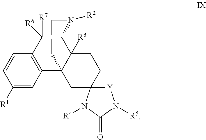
C1CC23C4=C(C=CC([R1])=C4)C([R7])([R6])C(C2([R3])CCC2(C3)[Y]N([R5])C(=O)N2[R4])N1[R2]
